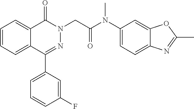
C1=CC=C2C(=C1)C(=O)N(CC(N(C1=CC=C3C(=C1)OC(C)=N3)C)=O)N=C2C1=CC=CC(F)=C1
